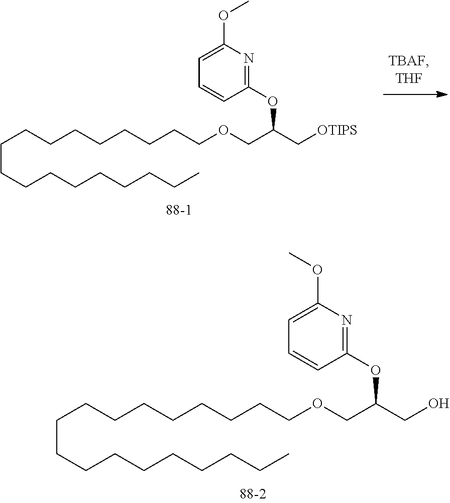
C(OCC(CO)OC1=NC(OC)=CC=C1)CCCCCCCCCCCCCCCCC.C(OCC(C[OTIPS])OC1=NC(OC)=CC=C1)CCCCCCCCCCCCCCCCC
